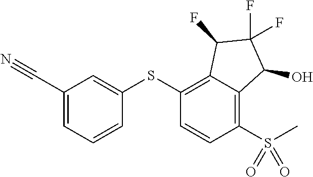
C1(C#N)=CC=CC(SC2=C3C(=C(S(C)(=O)=O)C=C2)C(O)C(F)(F)C3F)=C1
